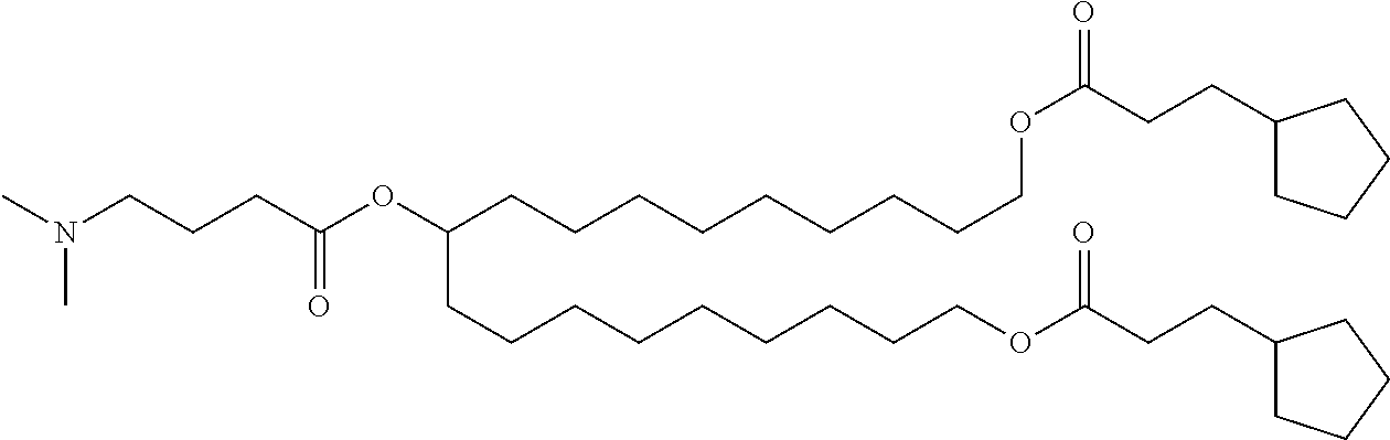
CN(CCCC(OC(CCCCCCCCCOC(CCC1CCCC1)=O)CCCCCCCCCOC(CCC1CCCC1)=O)=O)C
